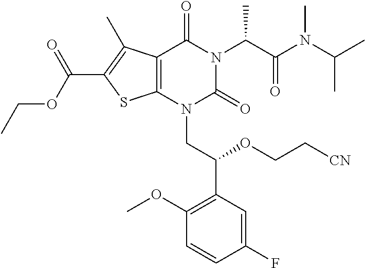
C1(F)=CC(C(OCC[CN])CN2C(=O)N(C(C(=O)N(C(C)C)C)C)C(=O)C3=C2SC(C(OCC)=O)=C3C)=C(OC)C=C1
